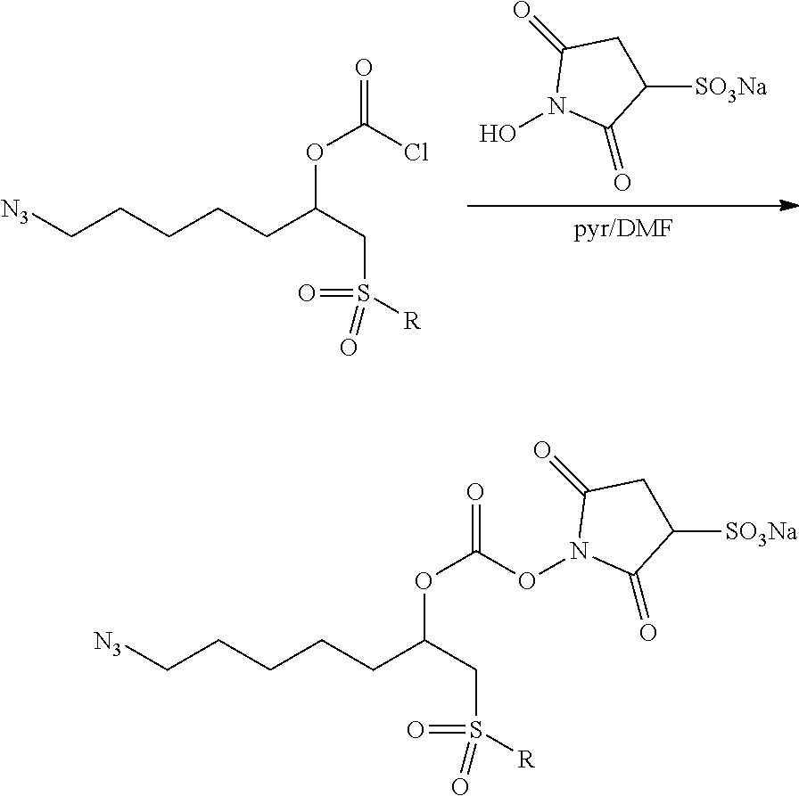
[pyr/DMF].ON1C(=O)C([SO3Na])CC1=O.[N3]CCCCCC(CS([R])(=O)=O)OC(=O)Cl.[N3]CCCCCC(CS([R])(=O)=O)OC(=O)ON1C(=O)C([SO3Na])CC1=O
